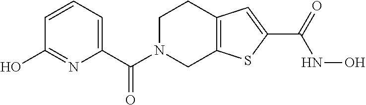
C1(C(N2CC3=C(CC2)C=C(C(=O)NO)S3)=O)=CC=CC(O)=N1
